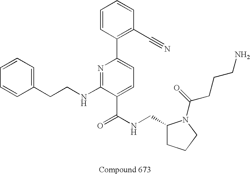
C1=CC(CCNC2=NC(C3=C(C#N)C=CC=C3)=CC=C2C(NCC2CCCN2C(=O)CCCN)=O)=CC=C1
